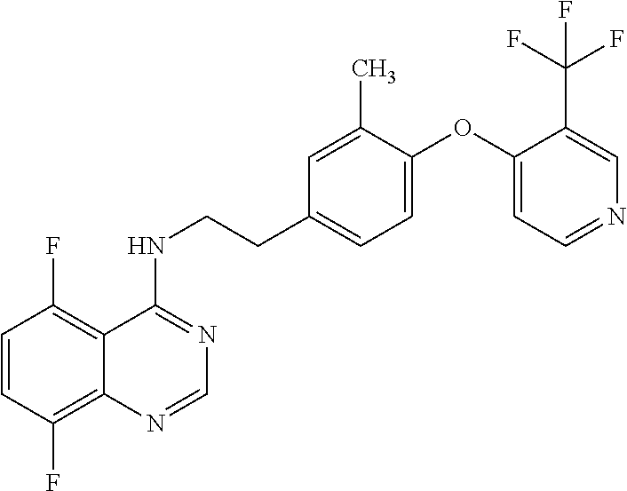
C1=CC(F)=C2C(=C1F)C(NCCC1=CC=C(OC3=CC=NC=C3C(F)(F)F)C(C)=C1)=NC=N2
